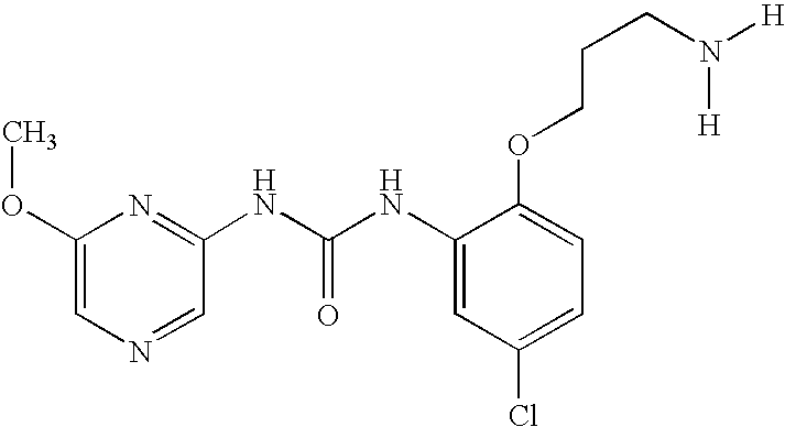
C1=C(OCCCN([H])[H])C(NC(=O)NC2=NC(OC)=CN=C2)=CC(Cl)=C1
